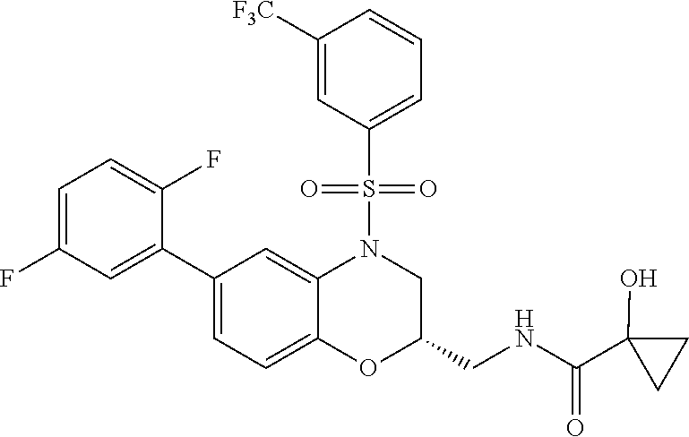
C1=C(F)C=C(C2=CC=C3C(=C2)N(S(C2=CC=CC([F3C])=C2)(=O)=O)CC(CNC(=O)C2(O)CC2)O3)C(F)=C1
